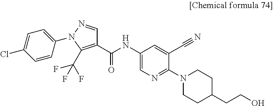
C1(NC(C2=C(C(F)(F)F)N(C3=CC=C(Cl)C=C3)N=C2)=O)=CN=C(N2CCC(CCO)CC2)C(C#N)=C1
